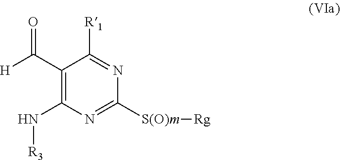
O=C(C1=C(N[R3])N=C([S(O)m][Rg])N=C1[R1])[H]
